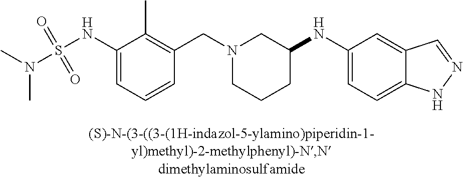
C(N1CCCC(NC2=CC=C3C(=C2)C=NN3)C1)C1=C(C)C(NS(N(C)C)(=O)=O)=CC=C1
